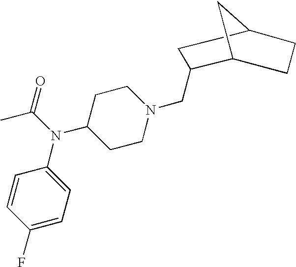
C1(F)=CC=C(N(C(C)=O)C2CCN(CC3C4CC(C3)CC4)CC2)C=C1
